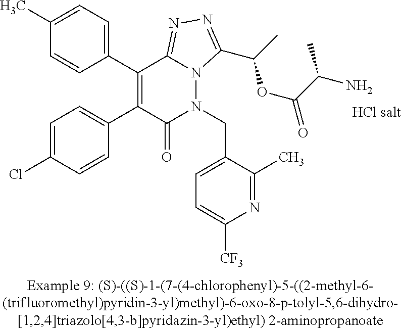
C1(C)=CC=C(C2=C(C3=CC=C(Cl)C=C3)C(=O)N(CC3=CC=C([CF3])N=C3C)N3C2=NN=C3C(C)OC(=O)C(N)C)C=C1
